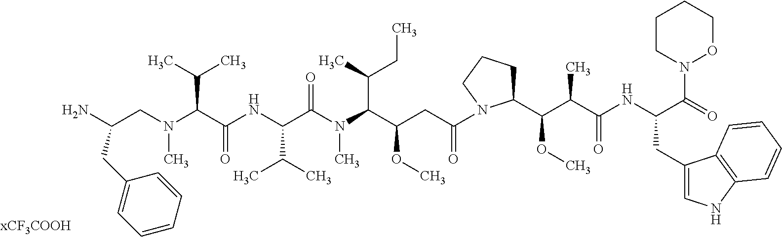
NC(CN(C(C(NC(C(N(C(C(CC(N1C(C(C(C(NC(C(=O)N2OCCCC2)CC2=CNC3=C2C=CC=C3)=O)C)OC)CCC1)=O)OC)C(C)CC)C)=O)C(C)C)=O)C(C)C)C)CC1=CC=CC=C1
